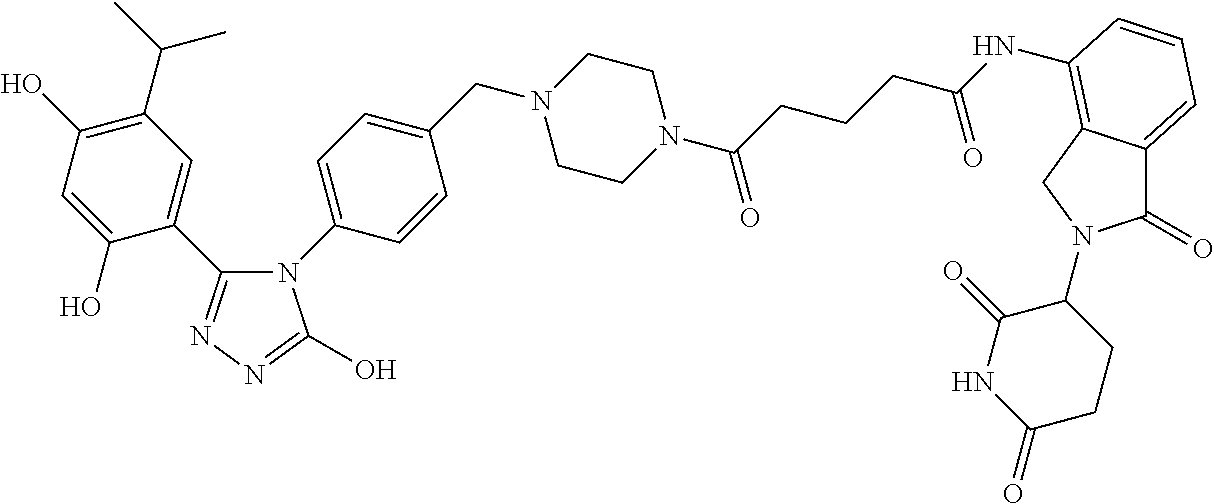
N1(C2=CC=C(CN3CCN(C(=O)CCCC(NC4=C5C(=CC=C4)C(=O)N(C4C(=O)NC(=O)CC4)C5)=O)CC3)C=C2)C(C2=CC(C(C)C)=C(O)C=C2O)=NN=C1O
